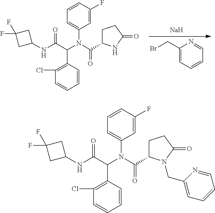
C1(NC(C(N(C(=O)C2CCC(=O)N2)C2=CC=CC(F)=C2)C2=C(Cl)C=CC=C2)=O)CC(F)(F)C1.C1(CBr)=CC=CC=N1.[Na].C1(NC(C(N(C(=O)C2CCC(=O)N2CC2=CC=CC=N2)C2=CC=CC(F)=C2)C2=C(Cl)C=CC=C2)=O)CC(F)(F)C1
